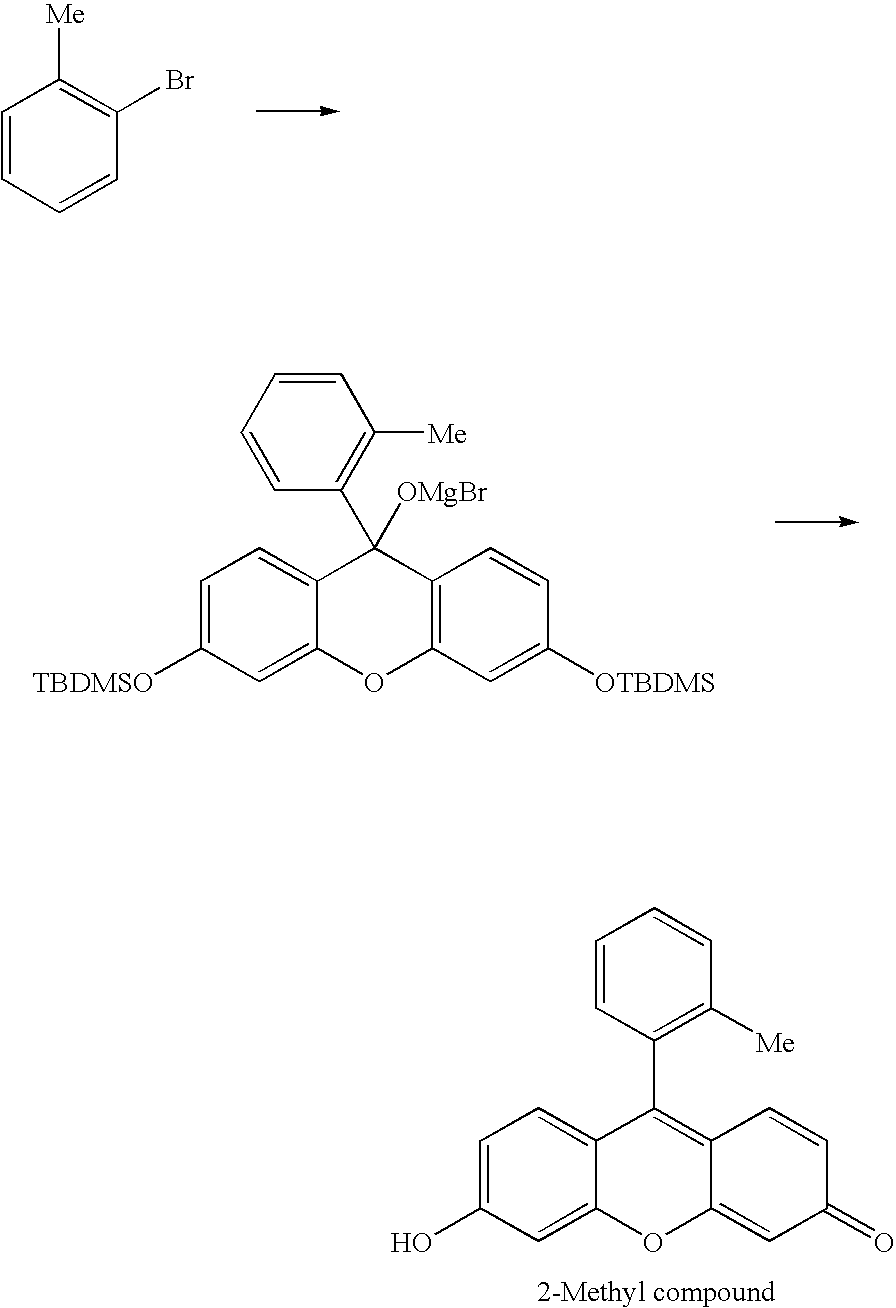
C1(C2=C([Me])C=CC=C2)=C2C(=CC(=O)C=C2)OC2=CC(O)=CC=C12.C1=CC=CC(Br)=C1[Me].C1=CC=CC(C2([OMgBr])C3=CC=C([TBDMSO])C=C3OC3=C2C=CC([OTBDMS])=C3)=C1[Me]
